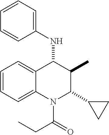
C1=CC=C2C(=C1)C(NC1=CC=CC=C1)C(C)C(C1CC1)N2C(CC)=O
